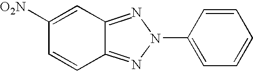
C1=CC2=NN(C3=CC=CC=C3)N=C2C=C1[O2N]
